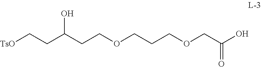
[TsO]CCC(CCOCCCOCC(O)=O)O
